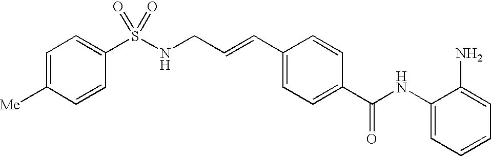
C(C=CC1=CC=C(C(NC2=CC=CC=C2N)=O)C=C1)NS(C1=CC=C([Me])C=C1)(=O)=O
